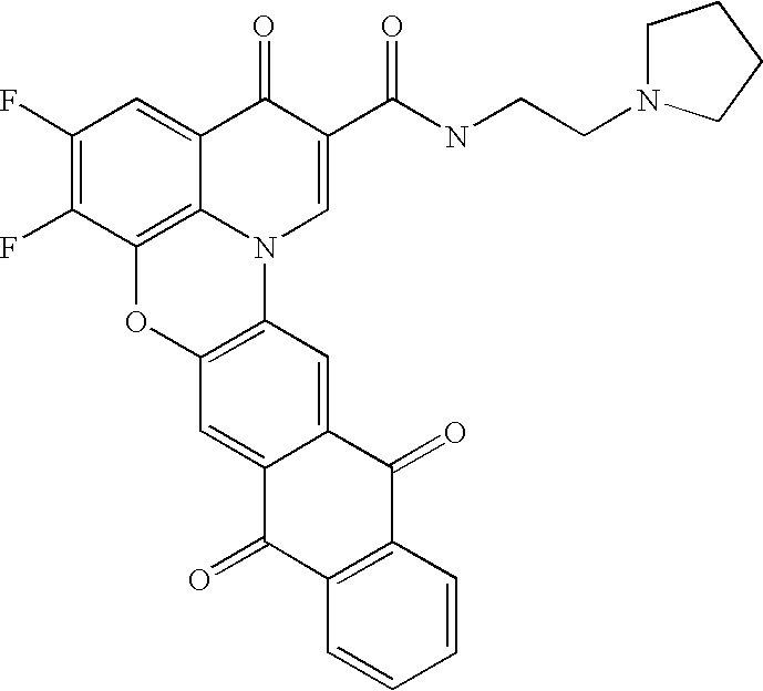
C12=C3C(=CC(F)=C1F)C(=O)C(C(=O)NCCN1CCCC1)=CN3C1=C(O2)C=C2C(=C1)C(=O)C1=C(C2=O)C=CC=C1
